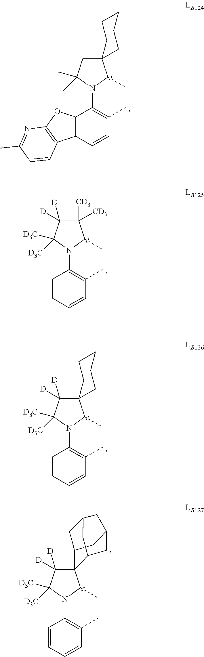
C12=C(C=CC(C)=C1N1C(C)C3(CC1(C)C)CCCCC3)C1=C(O2)N=C(C)C=C1.C1=CC=CC(C)=C1N1C(C)C([CD3])([CD3])C([D])([D])C1([D3C])[D3C].C1=CC=CC(C)=C1N1C(C)C2(C([D])([D])C1([D3C])[D3C])CCCCC2.C1=CC=CC(C)=C1N1C(C)C2(C([D])([D])C1([D3C])[D3C])C1CC3CC2CC(C1)C3
